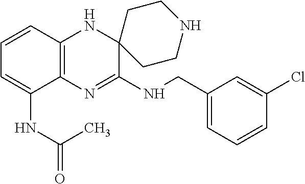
C12=C(N=C(NCC3=CC=CC(Cl)=C3)C3(N1)CCNCC3)C(NC(=O)C)=CC=C2
